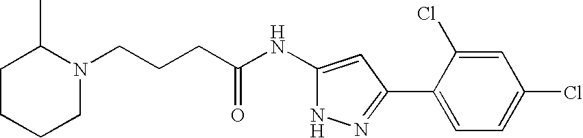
C(CCC(NC1=CC(C2=CC=C(Cl)C=C2Cl)=NN1)=O)N1C(C)CCCC1
